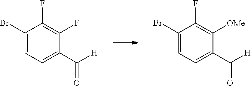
C1(Br)=CC=C(C(=O)[H])C(F)=C1F.C1(F)=C([OMe])C(C(=O)[H])=CC=C1Br
